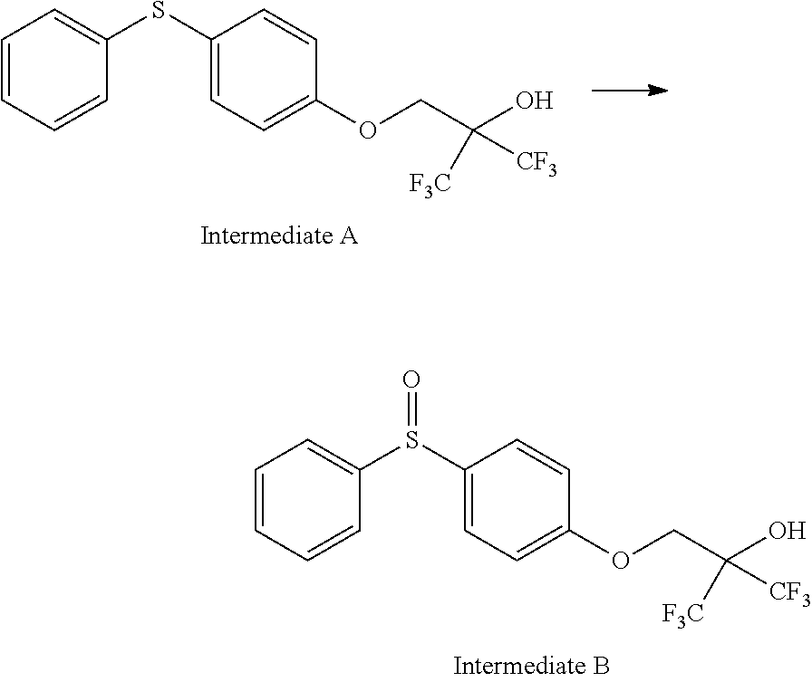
C1=CC=CC(SC2=CC=C(OCC(O)([CF3])[F3C])C=C2)=C1.C1=CC=CC(S(C2=CC=C(OCC(O)([CF3])[F3C])C=C2)=O)=C1
